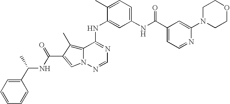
C1=CC=CC(C(NC(C2=CN3C(=C2C)C(NC2=CC(NC(C4=CC=NC(N5CCOCC5)=C4)=O)=CC=C2C)=NC=N3)=O)C)=C1
